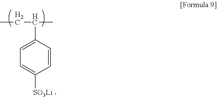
C1=C(C(CC)C)C=CC([SO3Li])=C1
